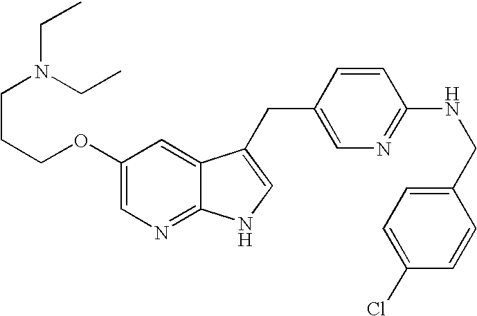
C(CCOC1=CN=C2C(=C1)C(CC1=CN=C(NCC3=CC=C(Cl)C=C3)C=C1)=CN2)N(CC)CC
